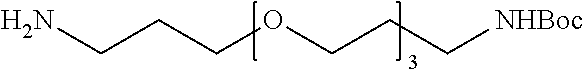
NCCCOCCC[NHBoc]
